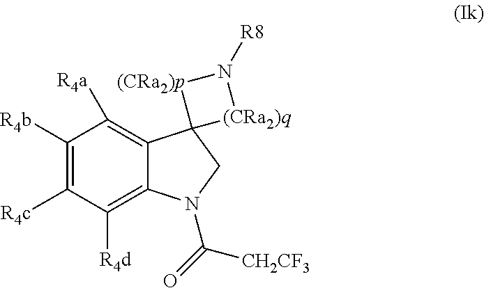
C12=C([R4a])C([R4b])=C([R4c])C([R4d])=C1N(C([CH2CF3])=O)CC21[(CRa2)p]N([R8])[(CRa2)q]1
